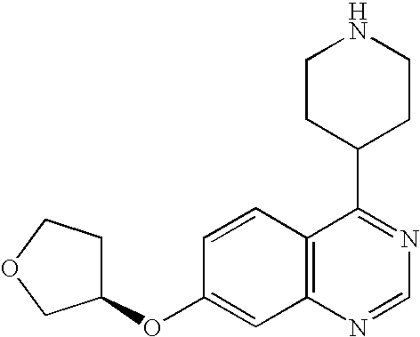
C12=C(N=CN=C1C1CCNCC1)C=C(OC1CCOC1)C=C2
